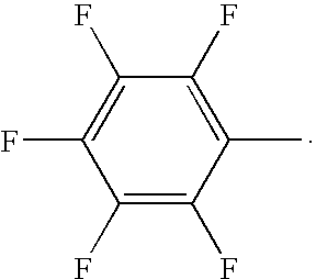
C1(F)=C(F)C(C)=C(F)C(F)=C1F
